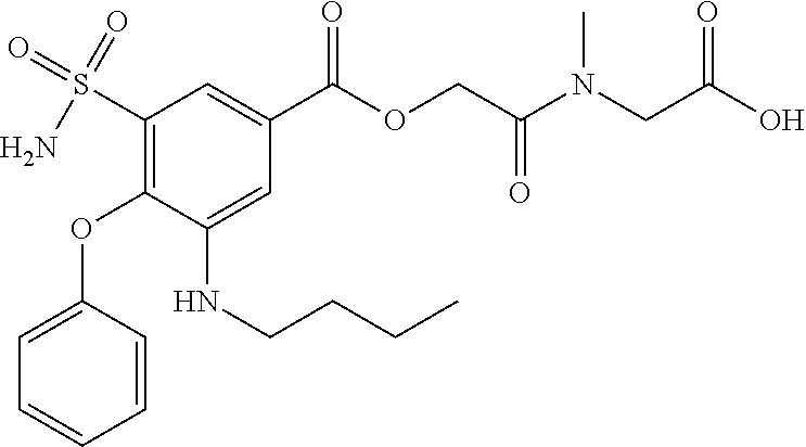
C1=C(OC2=C(S(N)(=O)=O)C=C(C(=O)OCC(=O)N(CC(=O)O)C)C=C2NCCCC)C=CC=C1
